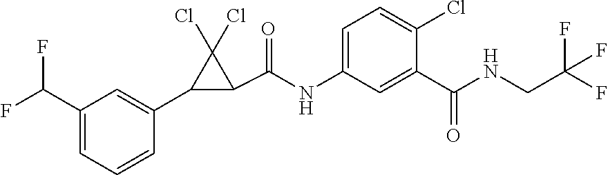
C1(C(F)F)=CC=CC(C2C(C(=O)NC3=CC=C(Cl)C(C(NCC(F)(F)F)=O)=C3)C2(Cl)Cl)=C1
